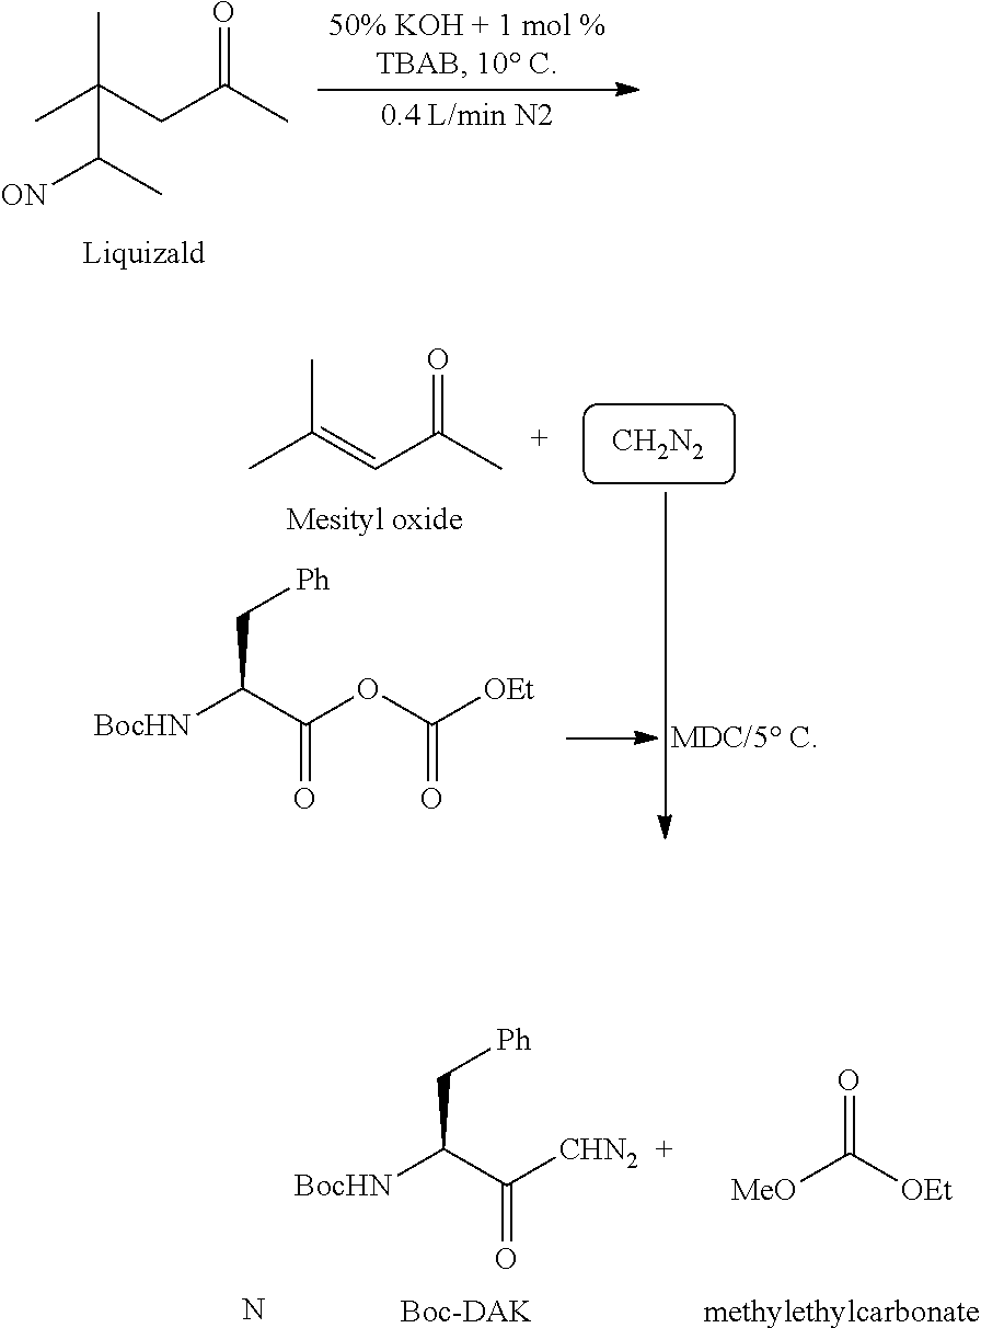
[BocHN]C(C(=O)[CHN2])C[Ph].[Boc-DAK].O=C([MeO])[OEt].[methylethylcarbonate].N.CC(C)(CC(C)=O)C([ON])C.[CH2N2].[BocHN]C(C(=O)OC(=O)[OEt])C[Ph].CC(C)=CC(=O)C
